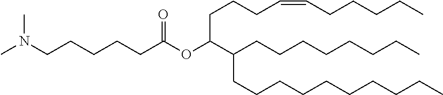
O(C(C(CCCCCCCC)CCCCCCCCCC)CCCC=CCCCCC)C(CCCCCN(C)C)=O
